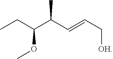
CCC(OC)C(C=CC[OH])C
